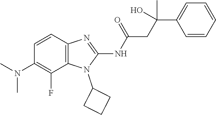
C1=CC2=C(C(F)=C1N(C)C)N(C1CCC1)C(NC(=O)CC(O)(C1=CC=CC=C1)C)=N2
